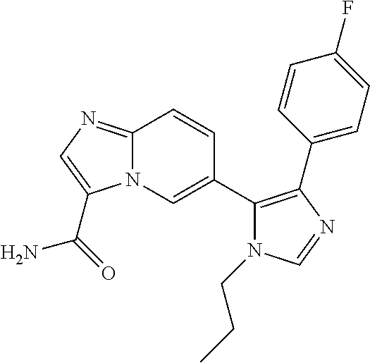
N12C(=NC=C1C(=O)N)C=CC(C1=C(C3=CC=C(F)C=C3)N=CN1CCC)=C2
